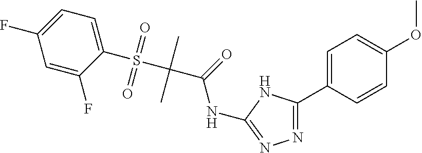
N1=C(C2=CC=C(OC)C=C2)NC(NC(C(S(C2=CC=C(F)C=C2F)(=O)=O)(C)C)=O)=N1
